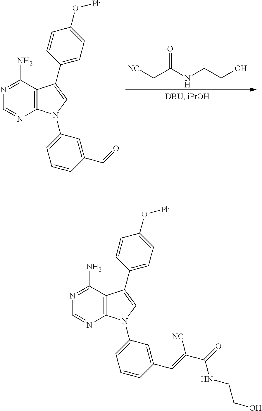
[NC]CC(NCCO)=O.C12=C(N(C3=CC=CC(C=O)=C3)C=C1C1=CC=C(O[Ph])C=C1)N=CN=C2N.C12=C(N(C3=CC=CC(C=C(C(=O)NCCO)[NC])=C3)C=C1C1=CC=C(O[Ph])C=C1)N=CN=C2N
